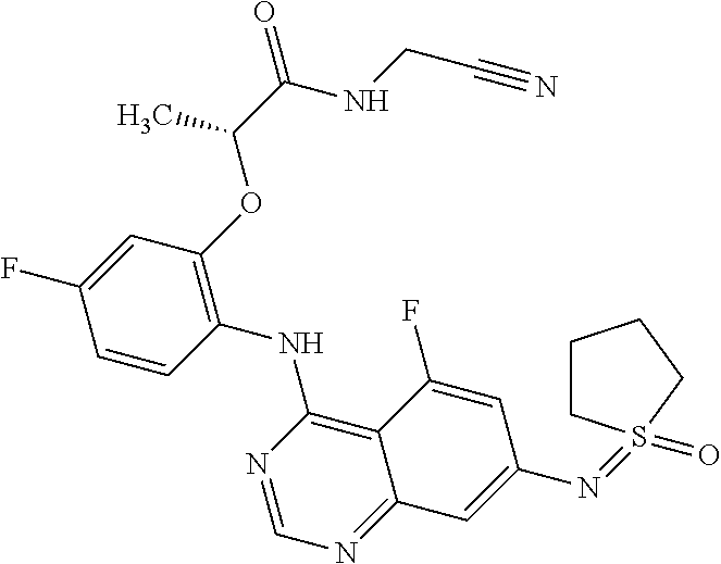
C1=CC(NC2=C3C(=NC=N2)C=C(N=S2(=O)CCCC2)C=C3F)=C(OC(C)C(=O)NCC#N)C=C1F
